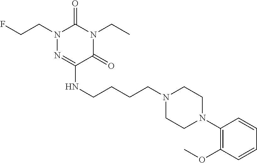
C(CCCN1CCN(C2=C(OC)C=CC=C2)CC1)NC1=NN(CCF)C(=O)N(CC)C1=O
